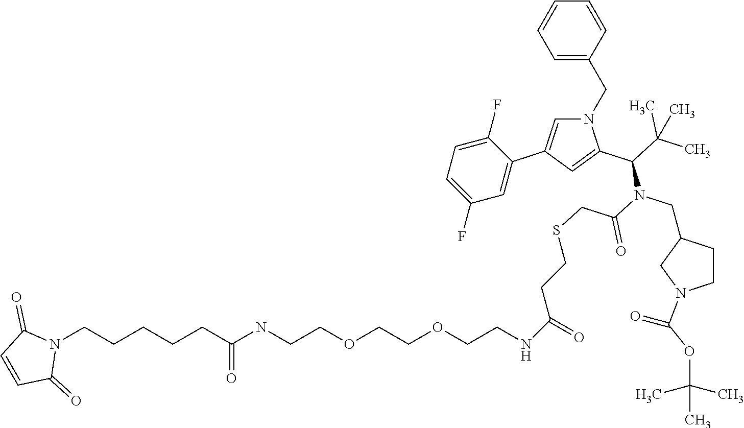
C1=CC(CN2C=C(C3=CC(F)=CC=C3F)C=C2C(C(C)(C)C)N(C(CSCCC(NCCOCCOCCNC(CCCCCN2C(=O)C=CC2=O)=O)=O)=O)CC2CCN(C(OC(C)(C)C)=O)C2)=CC=C1
